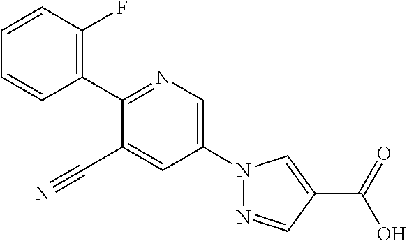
C1(C#N)=CC(N2N=CC(C(O)=O)=C2)=CN=C1C1=C(F)C=CC=C1
